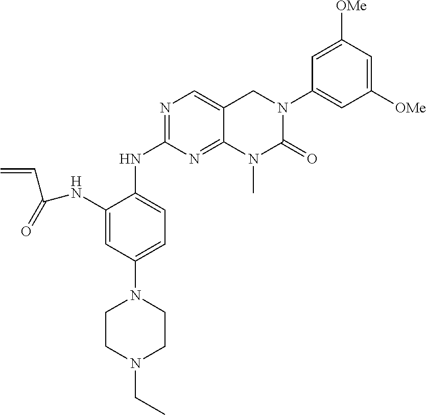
C1(NC(C=C)=O)=CC(N2CCN(CC)CC2)=CC=C1NC1=NC=C2C(=N1)N(C)C(=O)N(C1=CC([OMe])=CC([OMe])=C1)C2
